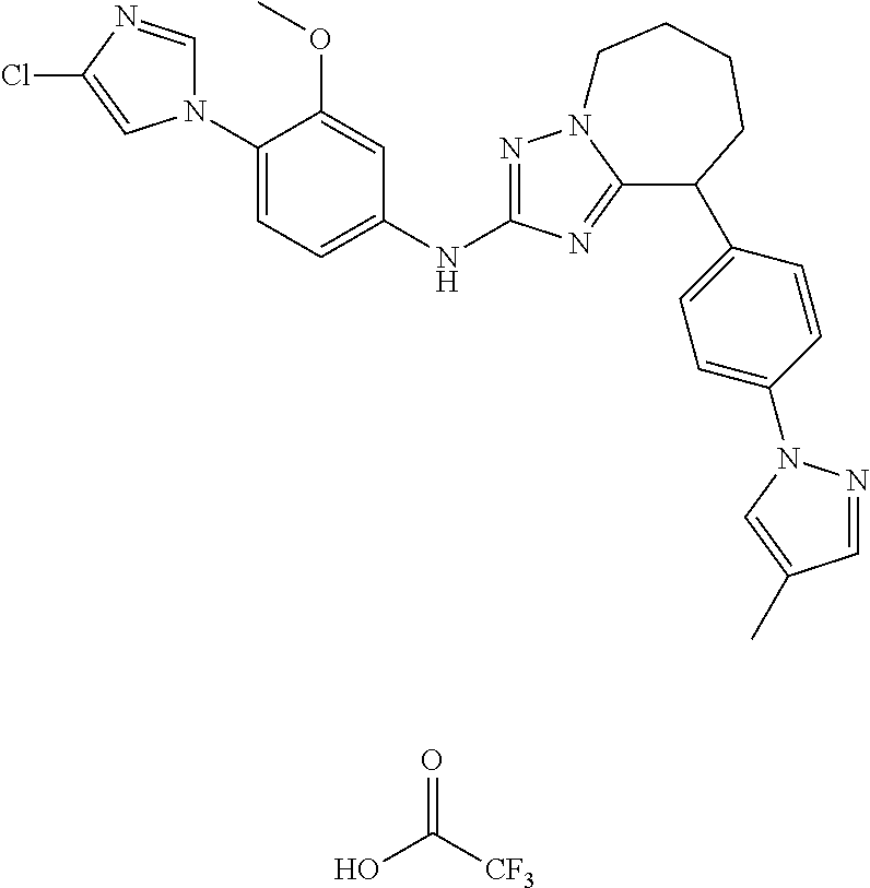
C1(N2C=NC(Cl)=C2)=CC=C(NC2=NN3C(=N2)C(C2=CC=C(N4N=CC(C)=C4)C=C2)CCCC3)C=C1OC.OC([CF3])=O
